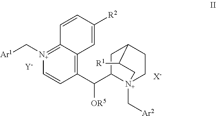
C1=CC([R2])=CC2=C(C(C3CC4CC[N+]3(C[Ar2])CC4[R1])[OR5])C=C[N+](C[Ar1])=C12.[X-].[Y]
